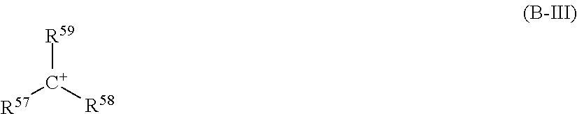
[R57][C+]([R58])[R59]
